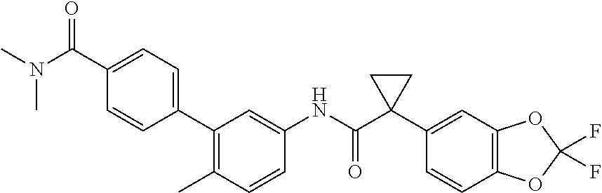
C1=CC(C)=C(C2=CC=C(C(=O)N(C)C)C=C2)C=C1NC(C1(C2=CC3=C(C=C2)OC(F)(F)O3)CC1)=O
